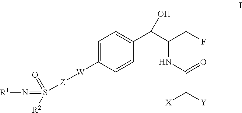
C1=C([W][Z]S(=N[R1])(=O)[R2])C=CC(C(C(CF)NC(=O)C([Y])[X])O)=C1
